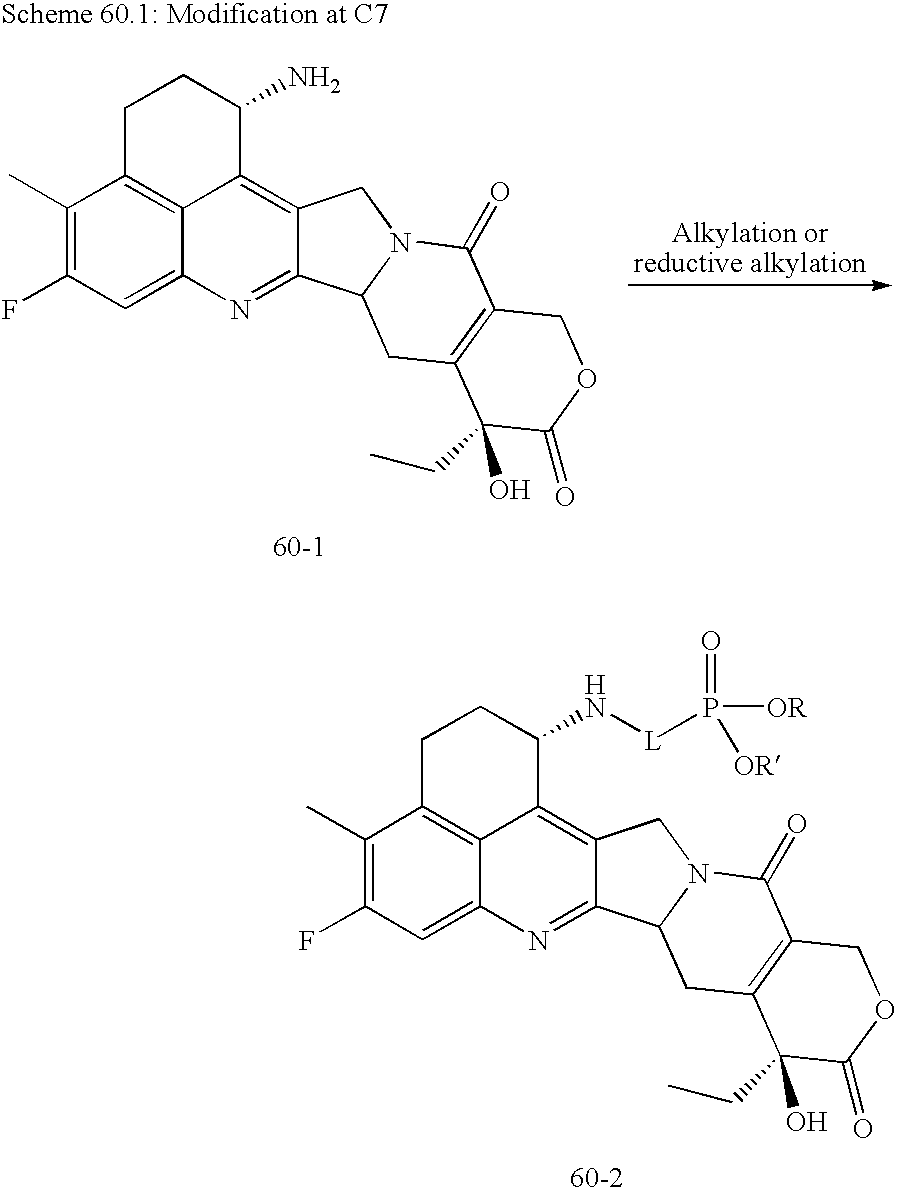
C1(C)=C(F)C=C2C3=C1CCC(N[L]P([OR])(=O)[OR])C3=C1C(=N2)C2N(C1)C(=O)C1=C(C2)C(O)(CC)C(=O)OC1.C1(C)=C(F)C=C2C3=C1CCC(N)C3=C1C(=N2)C2N(C1)C(=O)C1=C(C2)C(O)(CC)C(=O)OC1
